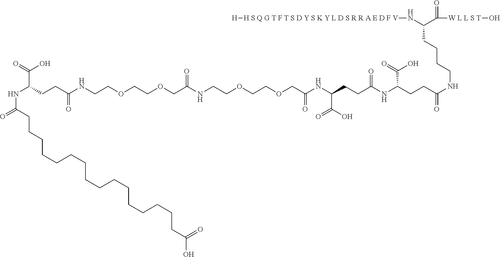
N(C(CCC(NCCOCCOCC(NCCOCCOCC(NC(CCC(=O)NC(CCC(=O)NCCCCC(C([W L L S T]O)=O)N[H S Q G T F T S D Y S K Y L D S R R A E D F V][H])C(O)=O)C(=O)O)=O)=O)=O)C(=O)O)C(=O)CCCCCCCCCCCCCCCCC(O)=O
